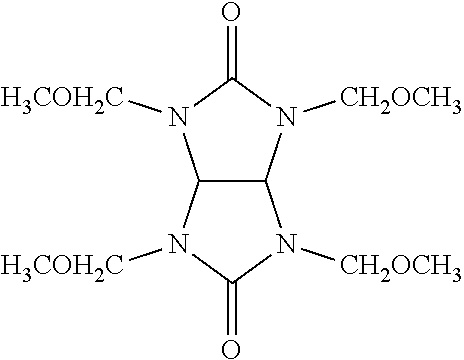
C12C(N([CH2OCH3])C(=O)N1[H3COH2C])N([CH2OCH3])C(=O)N2[H3COH2C]
